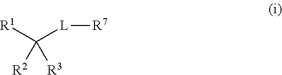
[R7][L]C([R1])([R3])[R2]
